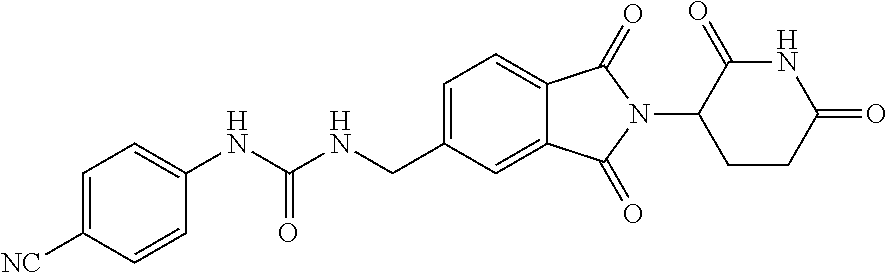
C1=C([NC])C=CC(NC(NCC2=CC=C3C(=C2)C(=O)N(C2C(=O)NC(=O)CC2)C3=O)=O)=C1
